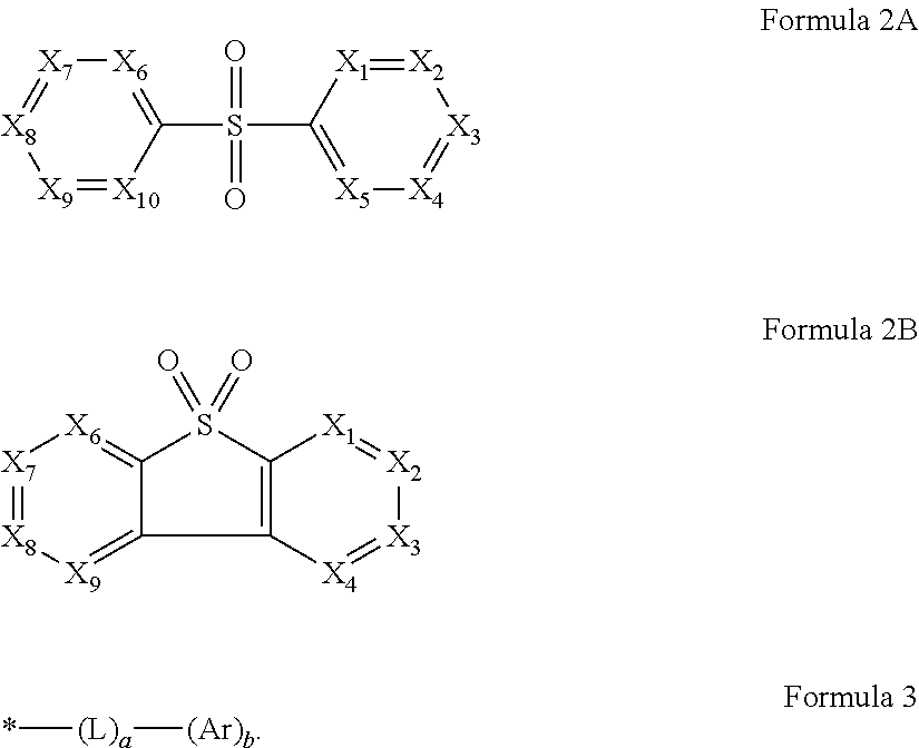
[X9]1=[X10]C(S(C2=[X5][X4]=[X3][X2]=[X1]2)(=O)=O)=[X6][X7]=[X8]1.[X7]1=[X8][X9]=C2C(=[X6]1)S(=O)(=O)C1=C2[X4]=[X3][X2]=[X1]1.*[(L)a][(Ar)b]
